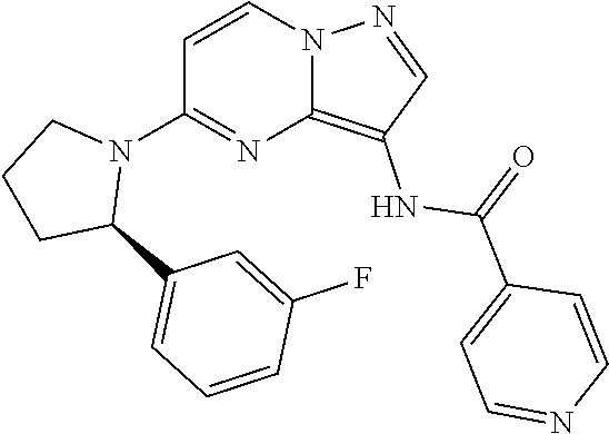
C12=C(NC(C3=CC=NC=C3)=O)C=NN1C=CC(N1CCCC1C1=CC=CC(F)=C1)=N2
